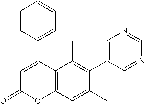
C1(C2=CC(=O)OC3=C2C(C)=C(C2=CN=CN=C2)C(C)=C3)=CC=CC=C1
